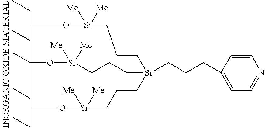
C1(CC)O[Si]([Me])([Me])CCC[Si]2(CCCC3=CC=NC=C3)CCC[Si]([Me])([Me])OC1(C)C(CC)O[Si]([Me])([Me])CCC2
